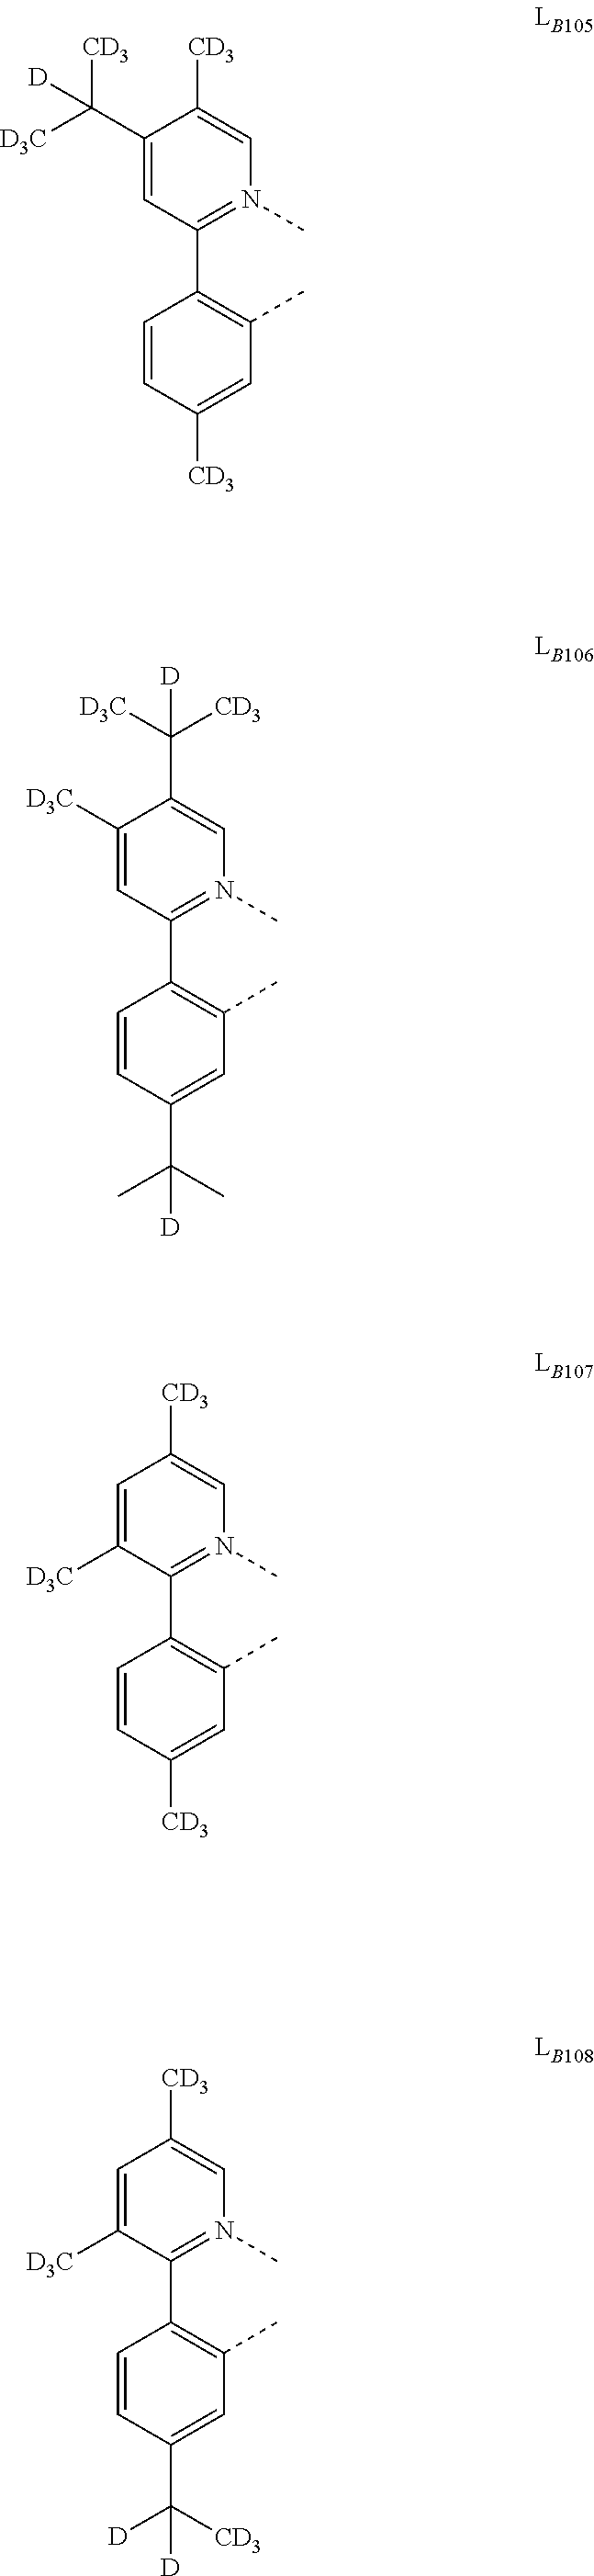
C1(C([D3C])([CD3])[D])=CC(C2=C(C)C=C([CD3])C=C2)=N(C)C=C1[CD3].C1=C([D3C])C(C2=C(C)C=C([CD3])C=C2)=N(C)C=C1[CD3].C1=C([D3C])C(C2=C(C)C=C(C([CD3])([D])[D])C=C2)=N(C)C=C1[CD3].C1([D3C])=CC(C2=C(C)C=C(C(C)(C)[D])C=C2)=N(C)C=C1C([D3C])([CD3])[D]
